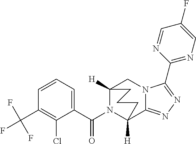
C12([H])N(C(C3=CC=CC(C(F)(F)F)=C3Cl)=O)C([H])(C3=NN=C(C4=NC=C(F)C=N4)N3C1)CCC2
